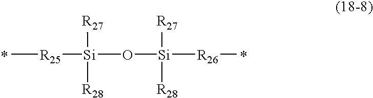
C[R25][Si](O[Si]([R26]C)([R27])[R28])([R27])[R28].*.*
